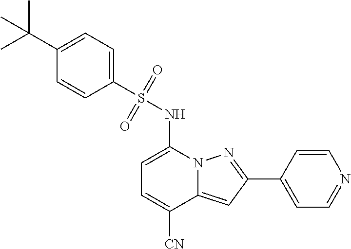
C1=C(NS(C2=CC=C(C(C)(C)C)C=C2)(=O)=O)N2C(=CC(C3=CC=NC=C3)=N2)C([CN])=C1
